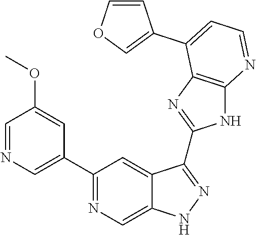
C1(C2=NC=C3C(=C2)C(C2=NC4=C(N2)N=CC=C4C2=COC=C2)=NN3)=CN=CC(OC)=C1
